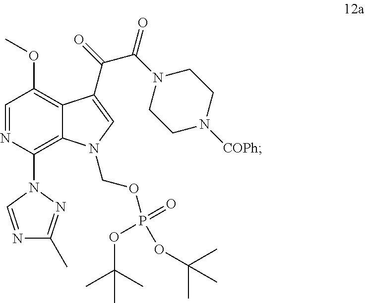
C12=C(OC)C=NC(N3C=NC(C)=N3)=C1N(COP(OC(C)(C)C)(=O)OC(C)(C)C)C=C2C(=O)C(N1CCN([COPh])CC1)=O
